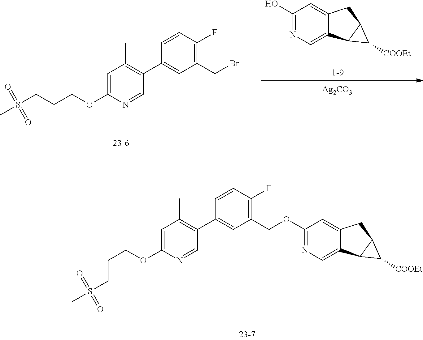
C1=C(OCCCS(=O)(=O)C)N=CC(C2=CC(CBr)=C(F)C=C2)=C1C.C1(O)=NC=C2C(=C1)CC1C2C1[COOEt].[Ag2CO3].C1=C(OCCCS(=O)(=O)C)N=CC(C2=CC(COC3=NC=C4C(=C3)CC3C4C3[COOEt])=C(F)C=C2)=C1C
